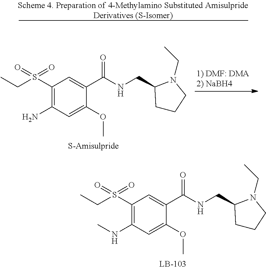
C1CC(CNC(C2=CC(S(CC)(=O)=O)=C(N)C=C2OC)=O)N(CC)C1.C1CC(CNC(C2=CC(S(CC)(=O)=O)=C(NC)C=C2OC)=O)N(CC)C1
